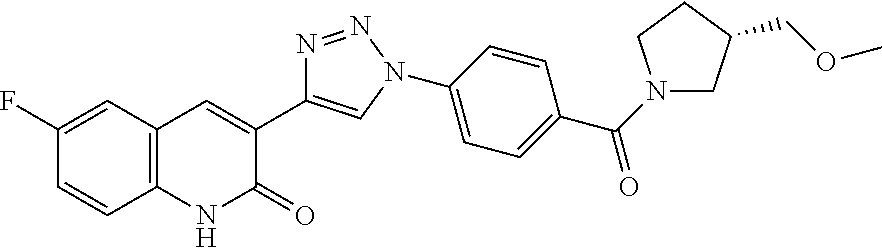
C1(F)=CC2=C(C=C1)NC(=O)C(C1=CN(C3=CC=C(C(N4CC(COC)CC4)=O)C=C3)N=N1)=C2
